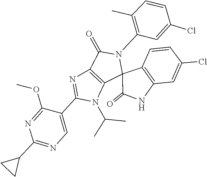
CC(N1C(C2=CN=C(C3CC3)N=C2OC)=NC2=C1C1(C3=C(C=C(Cl)C=C3)NC1=O)N(C1=C(C)C=CC(Cl)=C1)C2=O)C
